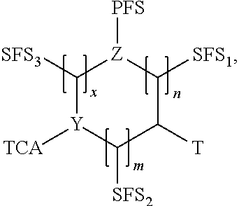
C1([SFS3])[Y]([TCA])C([SFS2])C([T])C([SFS1])[Z]1[PFS]
